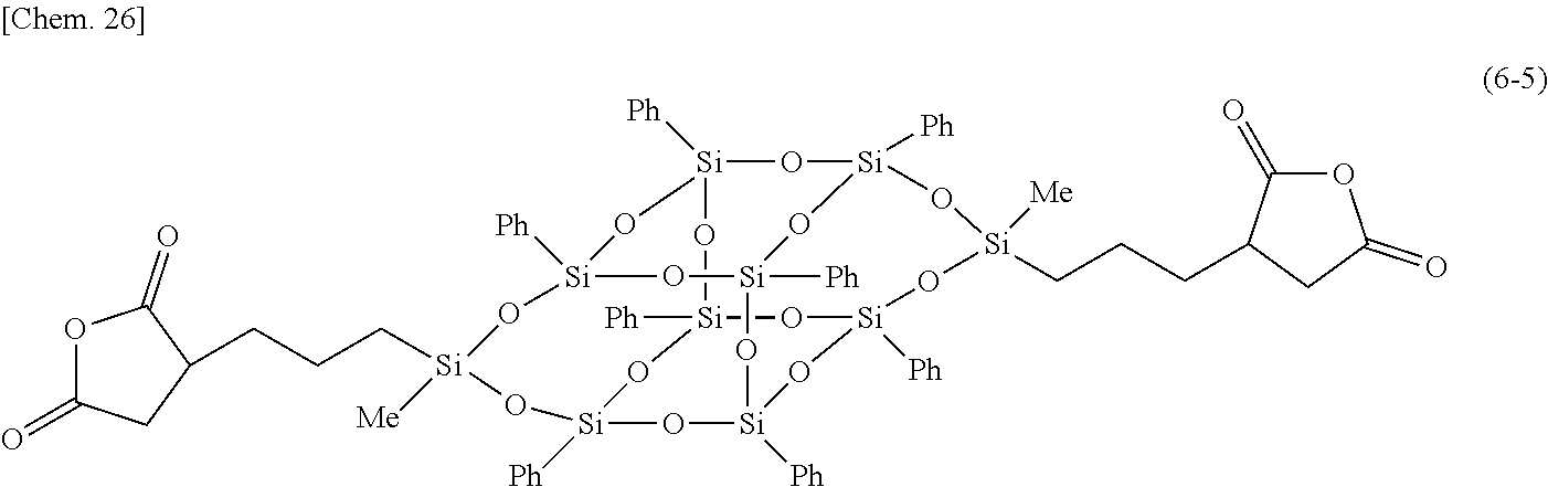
[Si]12([Ph])O[Si]3([Ph])O[Si]([Me])(CCCC4C(=O)OC(=O)C4)O[Si]4([Ph])O[Si]5([Ph])O[Si]([Ph])(O[Si]([Ph])(O1)O[Si]([Me])(CCCC1CC(=O)OC1=O)O[Si]([Ph])(O5)O[Si]([Ph])(O2)O4)O3
